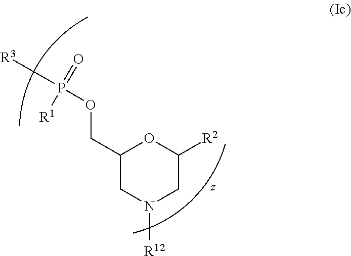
[R3]P(OCC1CN([R12])CC([R2])O1)(=O)[R1]
